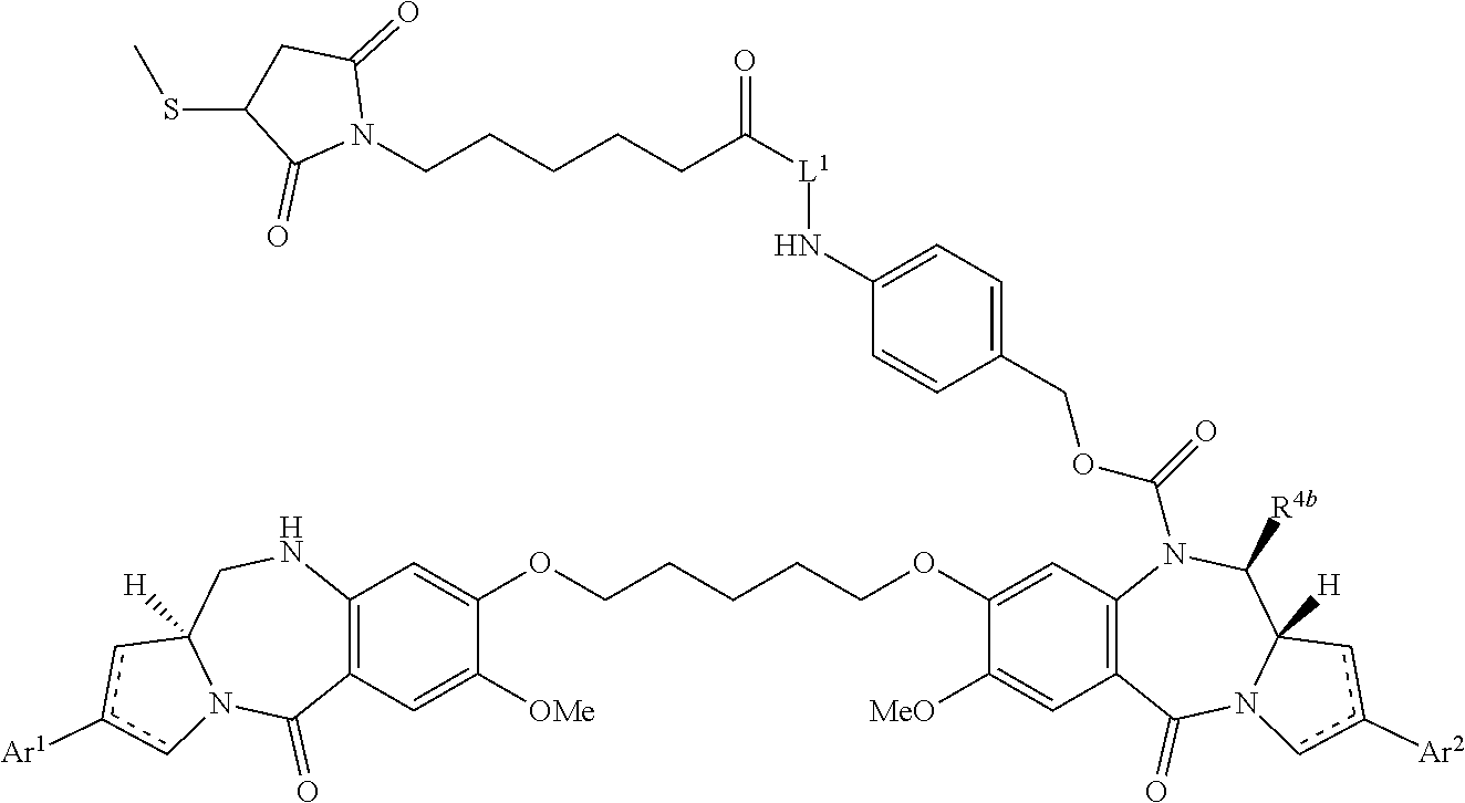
C12=C(C=C([OMe])C(OCCCCCOC3=CC4=C(C=C3[MeO])C(=O)N3C([H])(C([R4b])N4C(=O)OCC4=CC=C(N[L1]C(CCCCCN5C(=O)CC(SC)C5=O)=O)C=C4)cc([Ar2])c3)=C1)C(=O)N1C([H])(CN2)cc([Ar1])c1
